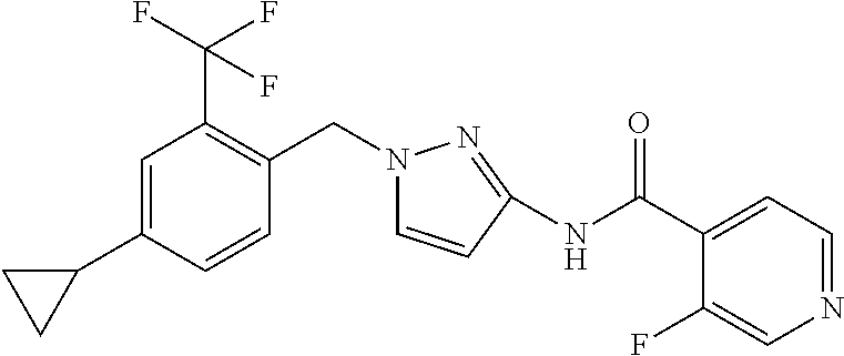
C1=C(C2CC2)C=CC(CN2C=CC(NC(C3=CC=NC=C3F)=O)=N2)=C1C(F)(F)F
